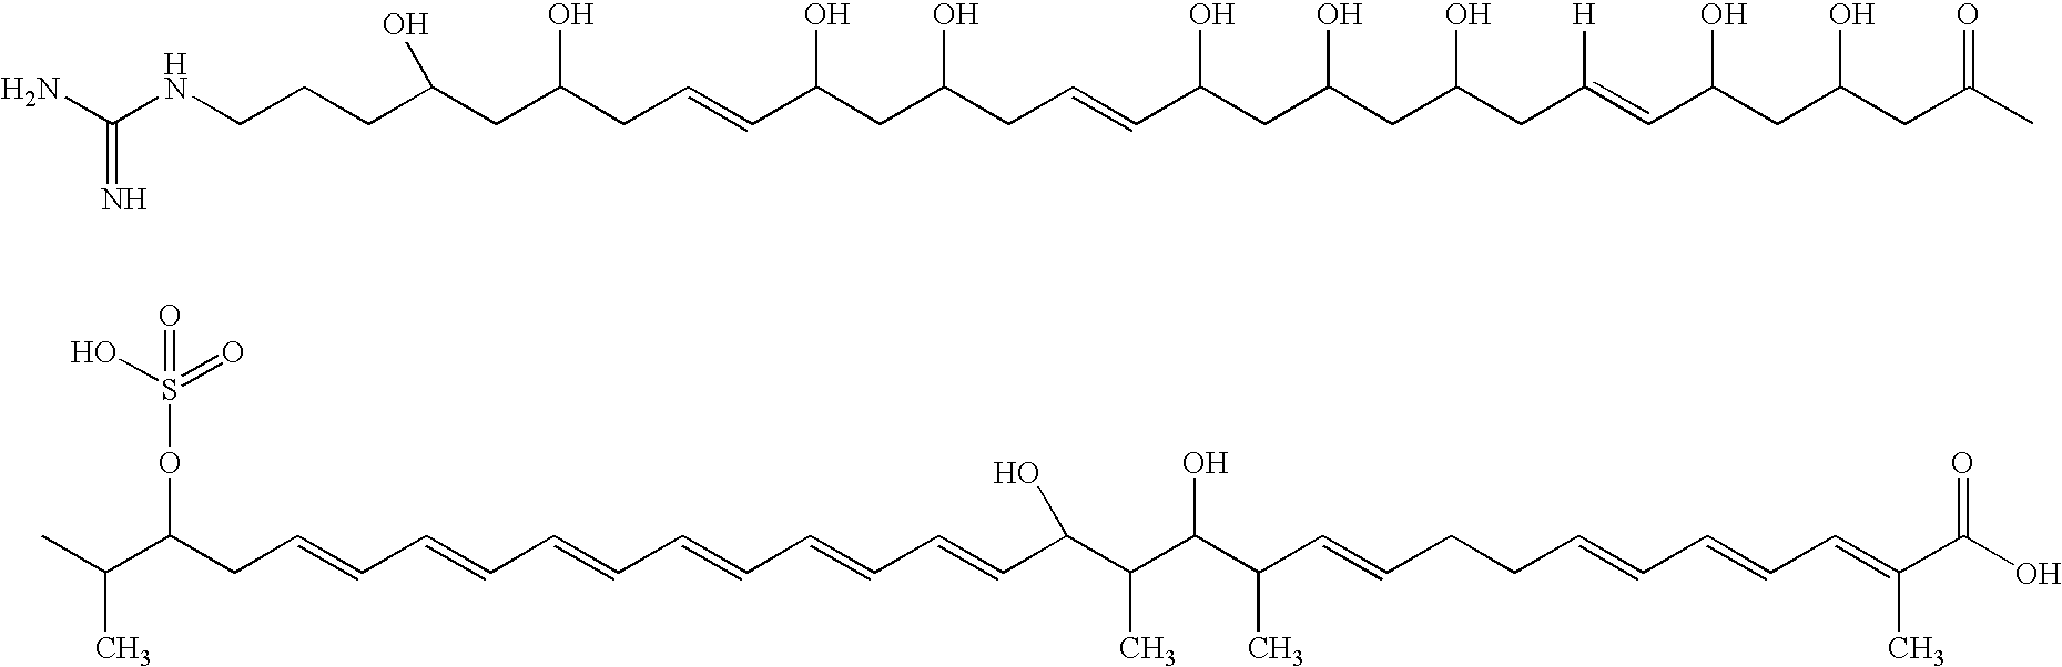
NC(NCCCC(CC(CC=CC(CC(CC=CC(CC(CC(CC(=CC(CC(CC(C)=O)O)O)[H])O)O)O)O)O)O)O)=N.C(C=CC=CC=CC=CC=CC(C(C(C(C=CCCC=CC=CC=C(C(O)=O)C)C)O)C)O)=CCC(OS(=O)(O)=O)C(C)C
